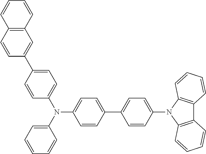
C1=CC(C2=CC=C(N3C4=C(C5=C3C=CC=C5)C=CC=C4)C=C2)=CC=C1N(C1=CC=CC=C1)C1=CC=C(C2=CC3=C(C=C2)C=CC=C3)C=C1
